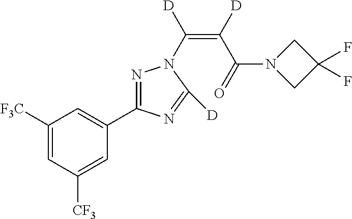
C1([F3C])=CC([CF3])=CC(C2=NN(C(=C(C(=O)N3CC(F)(F)C3)[D])[D])C([D])=N2)=C1
